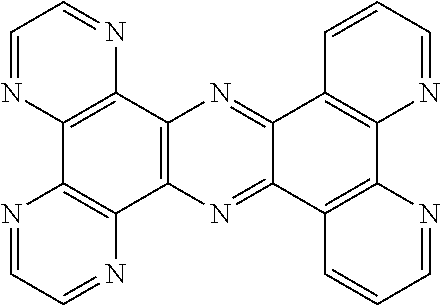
C1=NC2=C(N=C1)C1=C(C3=C2N=CC=N3)N=C2C(=N1)C1=C(C3=C2C=CC=N3)N=CC=C1
